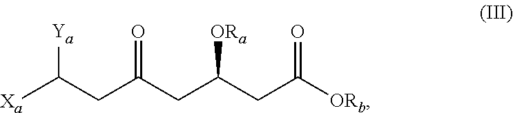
[Xa]C([Ya])CC(CC(CC([ORb])=O)[ORa])=O
